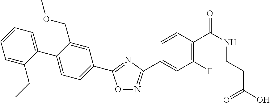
C1(C2=CC=C(C3=NC(C4=CC(F)=C(C(NCCC(=O)O)=O)C=C4)=NO3)C=C2COC)=CC=CC=C1CC
